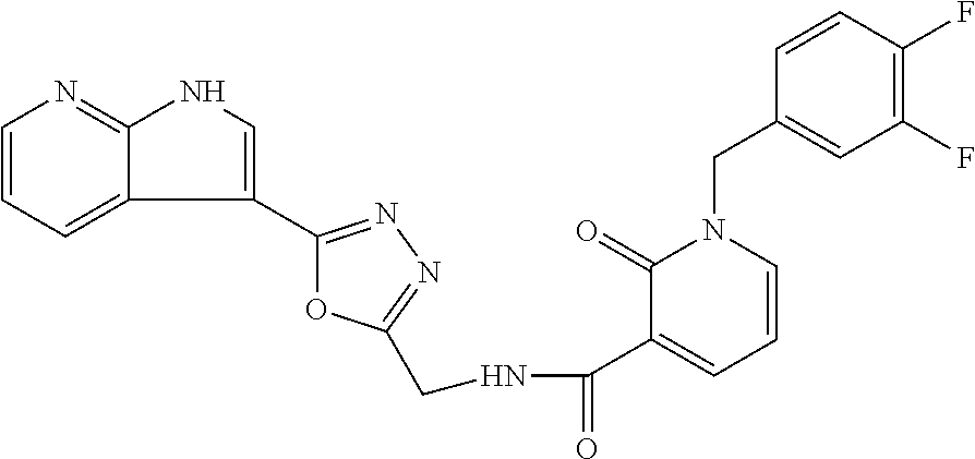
C1(=O)C(C(=O)NCC2=NN=C(C3=CNC4=NC=CC=C34)O2)=CC=CN1CC1=CC(F)=C(F)C=C1
